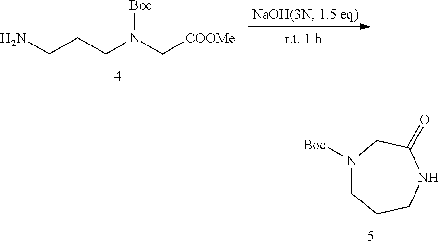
N1([Boc])CCCNC(=O)C1.C(CCN([Boc])C[COOMe])N
